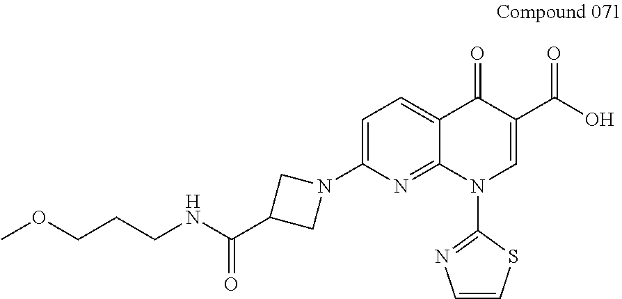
C1=C(N2CC(C(=O)NCCCOC)C2)N=C2C(=C1)C(=O)C(C(=O)O)=CN2C1=NC=CS1
